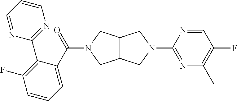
C(=O)(N1CC2C(C1)CN(C1=NC(C)=C(F)C=N1)C2)C1=CC=CC(F)=C1C1=NC=CC=N1
